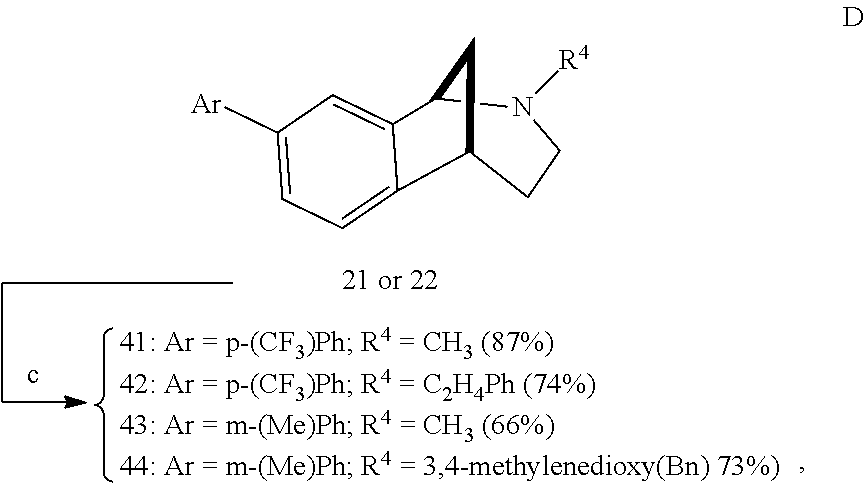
C1([Ar])=CC=C2C3CCN([R4])C(C2=C1)C3
